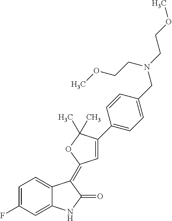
C1=C2C(=CC(F)=C1)NC(=O)C2=C1C=C(C2=CC=C(CN(CCOC)CCOC)C=C2)C(C)(C)O1
